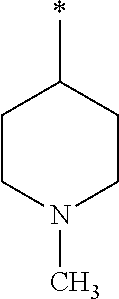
C1(*)CCN(C)CC1
